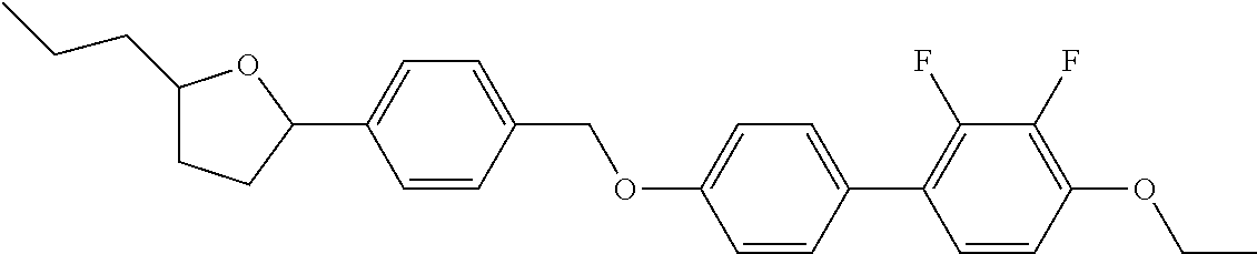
C1(CCC)CCC(C2=CC=C(COC3=CC=C(C4=C(F)C(F)=C(OCC)C=C4)C=C3)C=C2)O1
